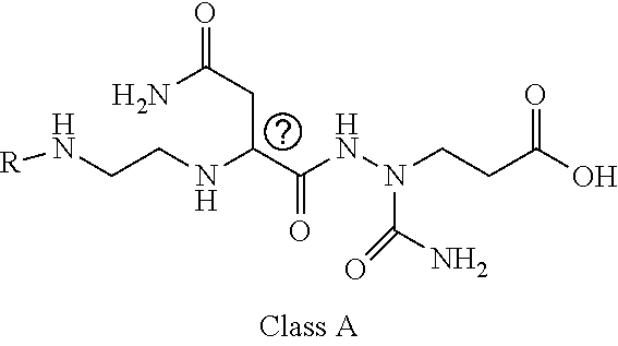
N(CCNC(C(NN(CCC(O)=O)C(N)=O)=O)CC(=O)N)[R]
